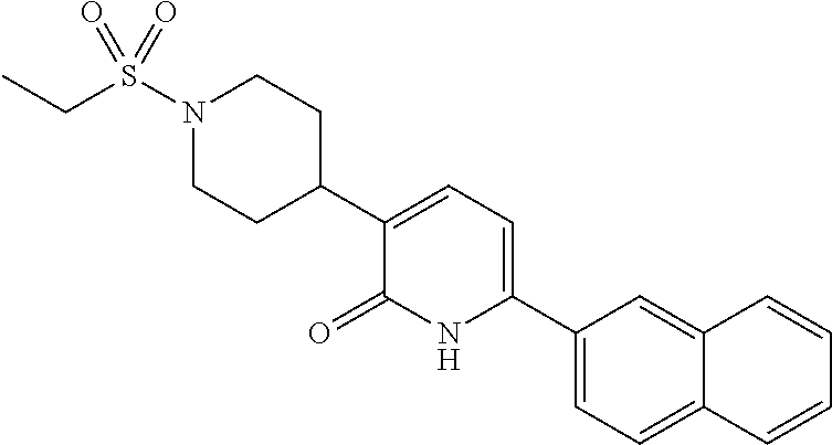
N1(S(CC)(=O)=O)CCC(C2=CC=C(C3=CC=C4C(=C3)C=CC=C4)NC2=O)CC1
